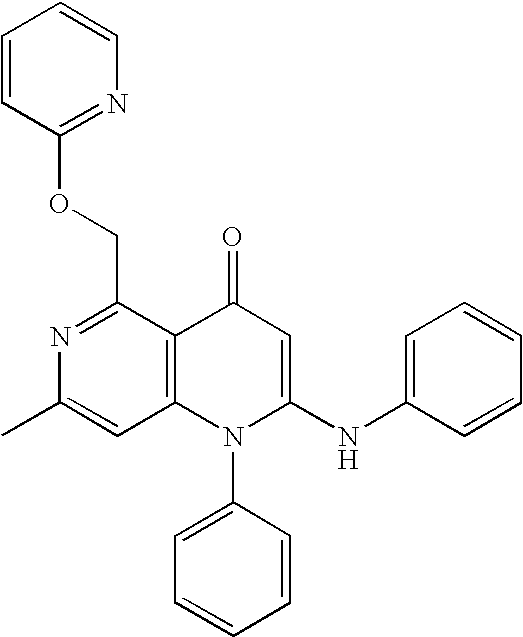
C1(C)=CC2=C(C(COC3=NC=CC=C3)=N1)C(=O)C=C(NC1=CC=CC=C1)N2C1=CC=CC=C1
